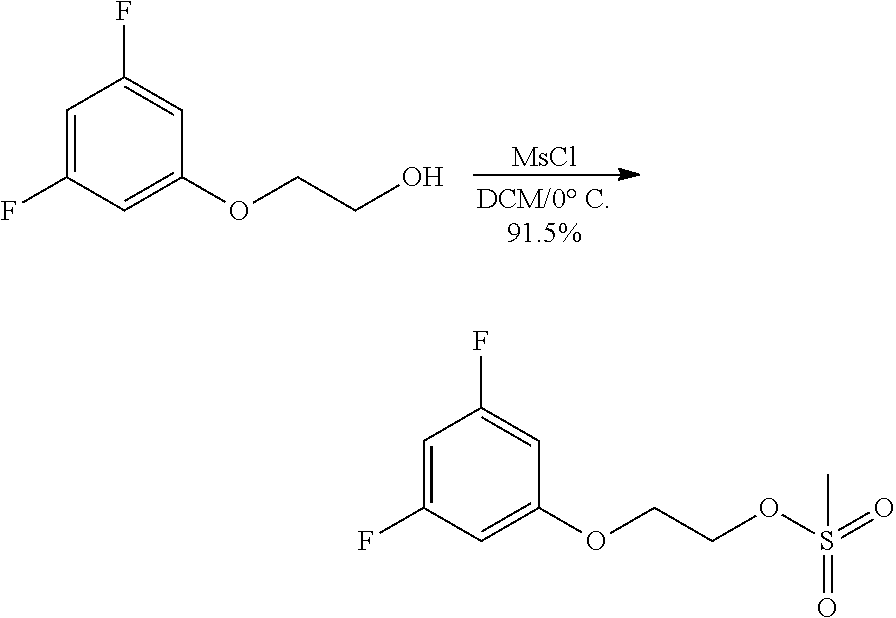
C1(F)=CC(F)=CC(OCCO)=C1.[MsCl].C1=C(F)C=C(OCCOS(=O)(=O)C)C=C1F
